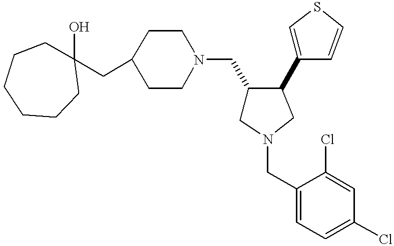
C1(CC2(O)CCCCCC2)CCN(CC2CN(CC3=CC=C(Cl)C=C3Cl)CC2C2=CSC=C2)CC1
